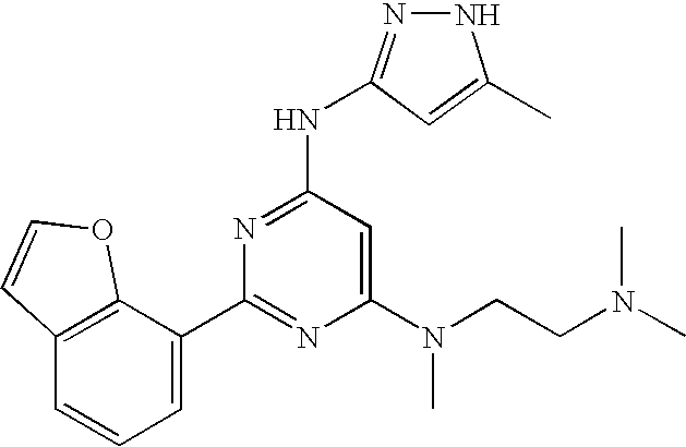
C1(C2=NC(N(C)CCN(C)C)=CC(NC3=NNC(C)=C3)=N2)=CC=CC2=C1OC=C2
